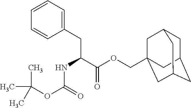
CC(C)(C)OC(=O)NC(CC1=CC=CC=C1)C(OCC12CC3CC(CC(C1)C3)C2)=O
